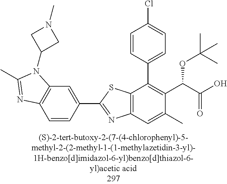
C12=C(C=C(C)C(C(C(O)=O)OC(C)(C)C)=C1C1=CC=C(Cl)C=C1)N=C(C1=CC3=C(C=C1)N=C(C)N3C1CN(C)C1)S2
